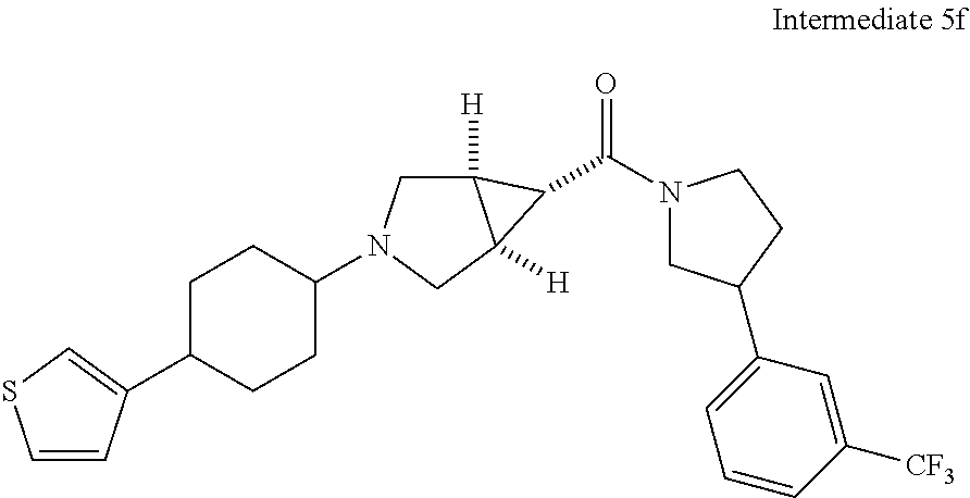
N1(C(=O)C2C3([H])CN(C4CCC(C5=CSC=C5)CC4)CC32[H])CC(C2=CC=CC([CF3])=C2)CC1
